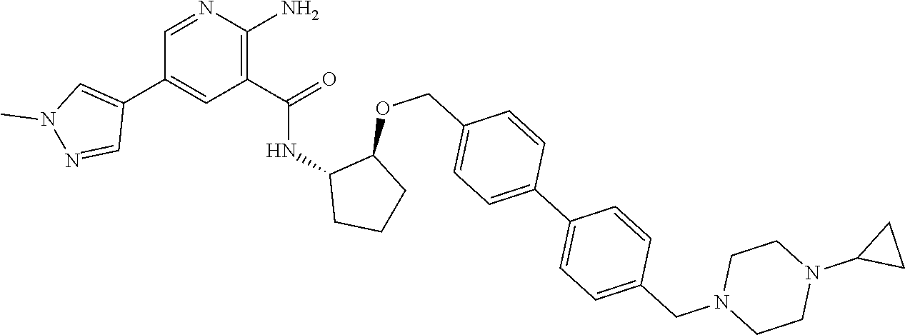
C1=NC(N)=C(C(=O)NC2CCCC2OCC2=CC=C(C3=CC=C(CN4CCN(C5CC5)CC4)C=C3)C=C2)C=C1C1=CN(C)N=C1
